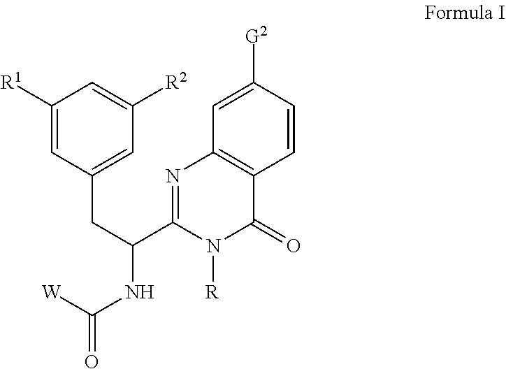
N1([R])C(C(NC([W])=O)CC2=CC([R2])=CC([R1])=C2)=NC2=C(C=CC([G2])=C2)C1=O
